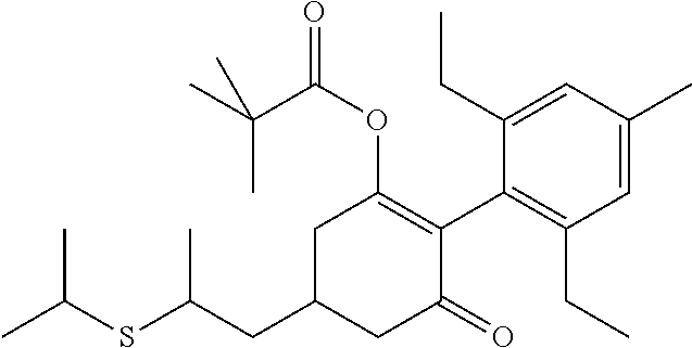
C1(CC(SC(C)C)C)CC(=O)C(C2=C(CC)C=C(C)C=C2CC)=C(OC(C(C)(C)C)=O)C1
